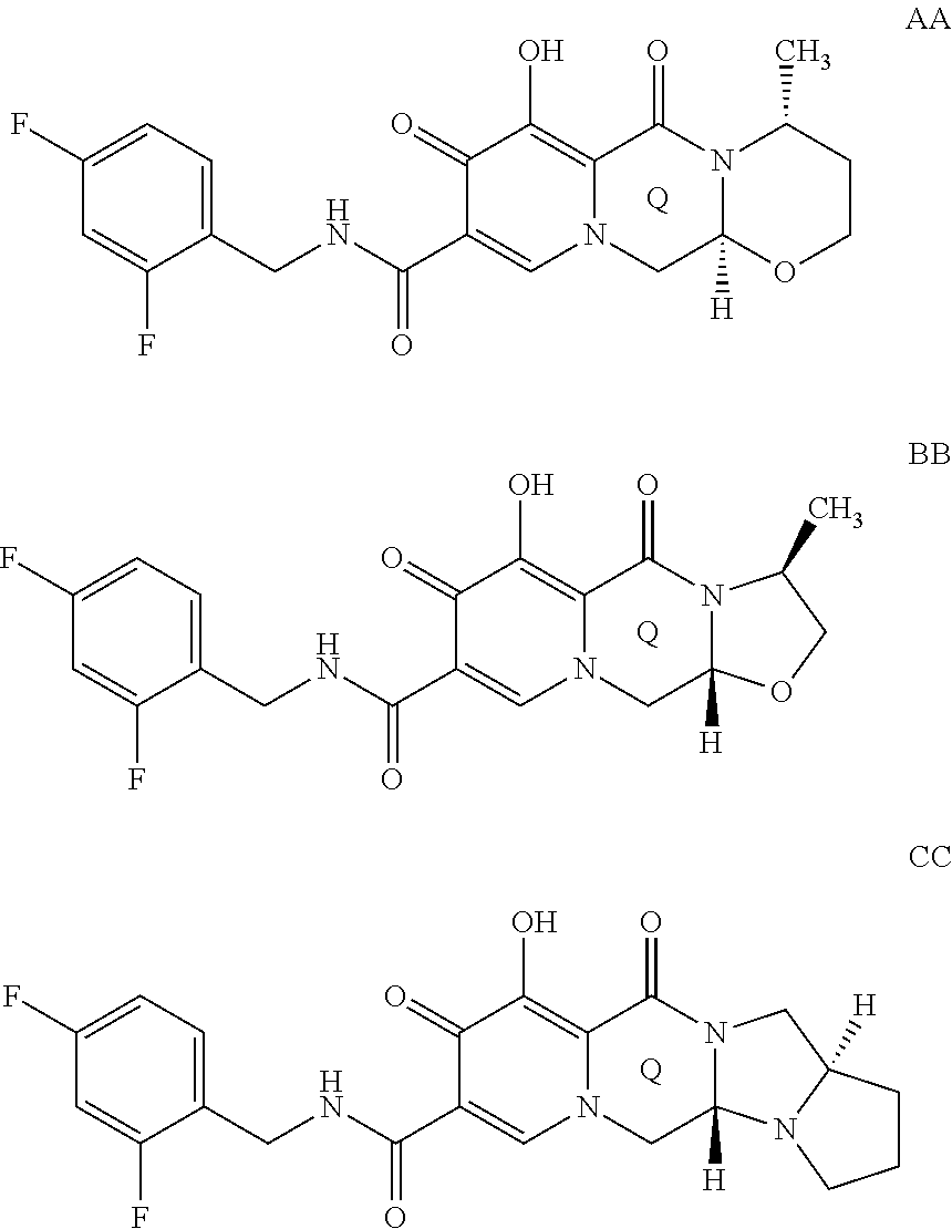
C1(CNC(=O)C2=CN3C(=C(O)C2=O)C(=O)N2C(C)CCOC2([H])C3)=CC=C(F)C=C1F.[Q].C1(CNC(=O)C2=CN3C(=C(O)C2=O)C(=O)N2C([H])(C3)OCC2C)=CC=C(F)C=C1F.[Q].C1(CNC(=O)C2=CN3C(=C(O)C2=O)C(=O)N2C([H])(C3)N3C([H])(C2)CCC3)=CC=C(F)C=C1F.[Q]
